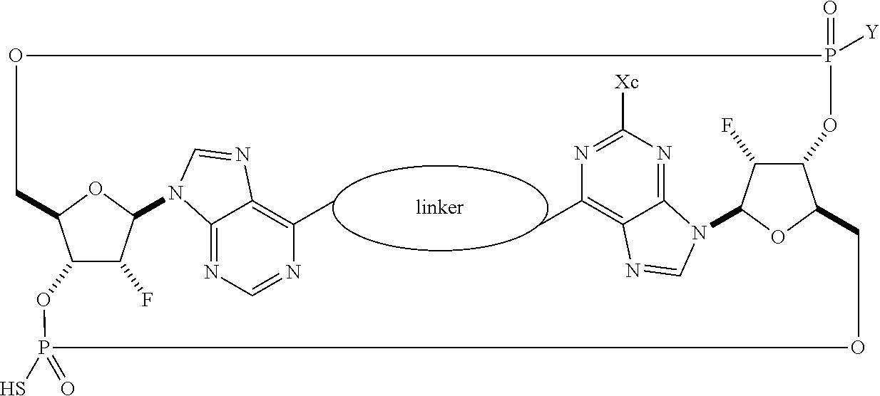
N1=CN=C2C(=C1C)N=CN2C1C(F)C2C(O1)COP(=O)([Y])OC1C(F)C(N3C4=NC([Xc])=NC(C)=C4N=C3)OC1COP(=O)(S)O2
